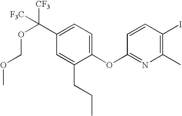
C1(OC2=NC(C)=C(I)C=C2)=CC=C(C(OCOC)([CF3])[F3C])C=C1CCC
